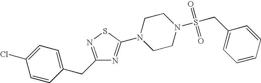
C1=CC(CC2=NSC(N3CCN(S(CC4=CC=CC=C4)(=O)=O)CC3)=N2)=CC=C1Cl
